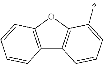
C12=C(OC3=C1C=CC=C3C)C=CC=C2
